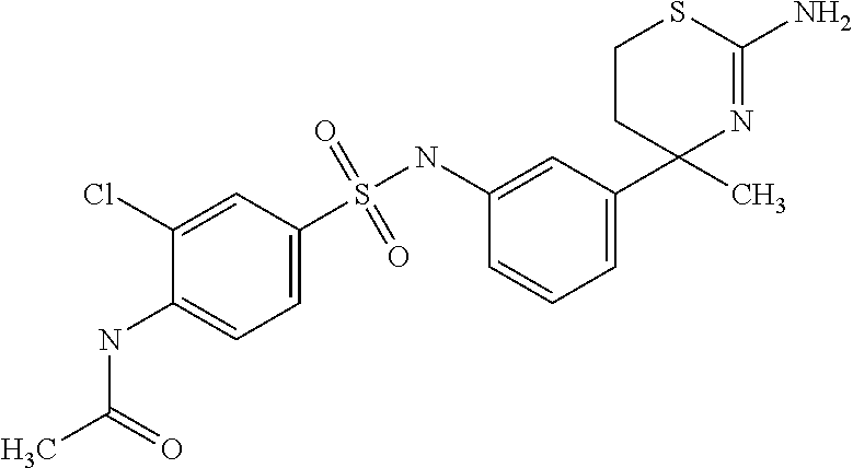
C1CC(C2=CC=CC(NS(C3=CC=C(NC(=O)C)C(Cl)=C3)(=O)=O)=C2)(C)N=C(N)S1
